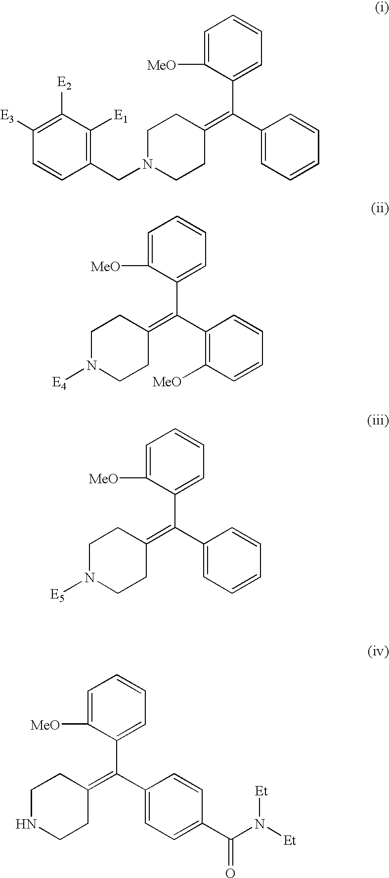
C1(CN2CCC(=C(C3=CC=CC=C3)C3=CC=CC=C3[MeO])CC2)=C([E1])C([E2])=C([E3])C=C1.[E4]N1CCC(=C(C2=C([MeO])C=CC=C2)C2=CC=CC=C2[MeO])CC1.[E5]N1CCC(=C(C2=CC=CC=C2)C2=CC=CC=C2[MeO])CC1.N1CCC(=C(C2=CC=C(C(N([Et])[Et])=O)C=C2)C2=CC=CC=C2[MeO])CC1
